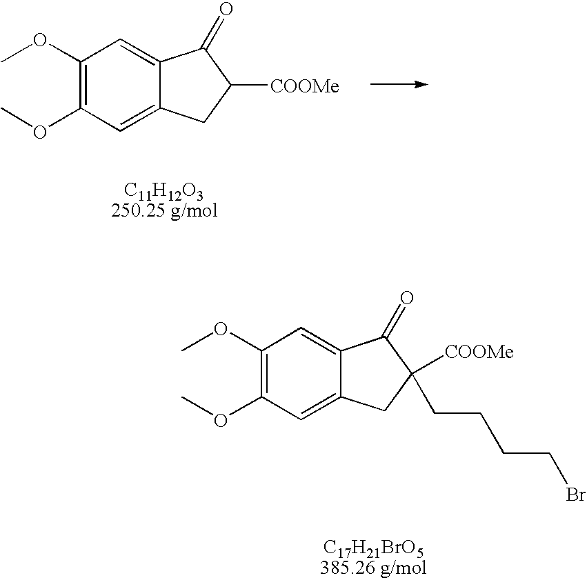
C1(OC)=C(OC)C=C2C(=C1)C(=O)C([COOMe])C2.[C11H12O3250.25 g/mol].C1(OC)=C(OC)C=C2C(=C1)C(=O)C([COOMe])(CCCCBr)C2
